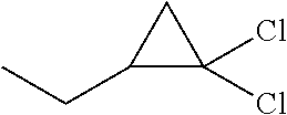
C1(CC)C(Cl)(Cl)C1
